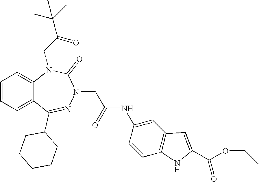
C1=CC=C2C(=C1)N(CC(=O)C(C)(C)C)C(=O)N(CC(NC1=CC3=C(C=C1)NC(C(OCC)=O)=C3)=O)N=C2C1CCCCC1
